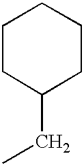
C1CC(CC)CCC1
